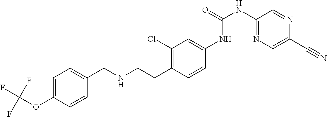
C1=C(OC(F)(F)F)C=CC(CNCCC2=C(Cl)C=C(NC(NC3=NC=C(C#N)N=C3)=O)C=C2)=C1
